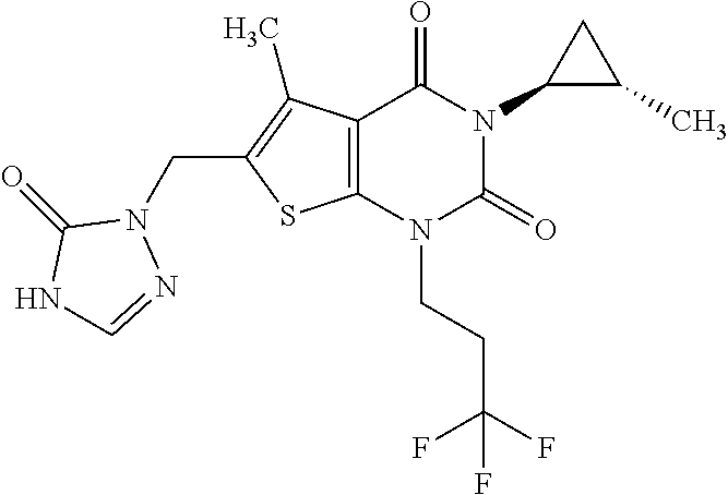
C12=C(N(CCC(F)(F)F)C(=O)N(C3C(C)C3)C1=O)SC(CN1C(=O)NC=N1)=C2C
